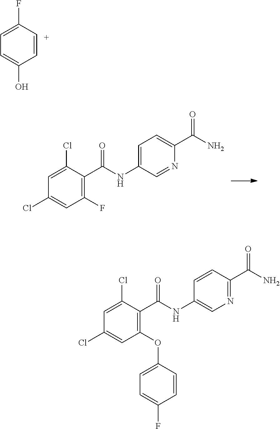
C1(F)=CC=C(O)C=C1.C1(Cl)=CC(F)=C(C(=O)NC2=CC=C(C(N)=O)N=C2)C(Cl)=C1.C1(Cl)=CC(OC2=CC=C(F)C=C2)=C(C(=O)NC2=CN=C(C(N)=O)C=C2)C(Cl)=C1
